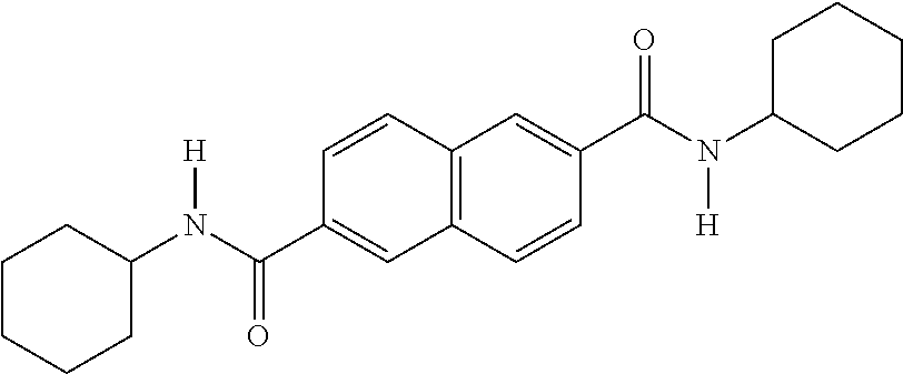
C1CCCC(N([H])C(=O)C2=CC3=C(C=C2)C=C(C(=O)N([H])C2CCCCC2)C=C3)C1
